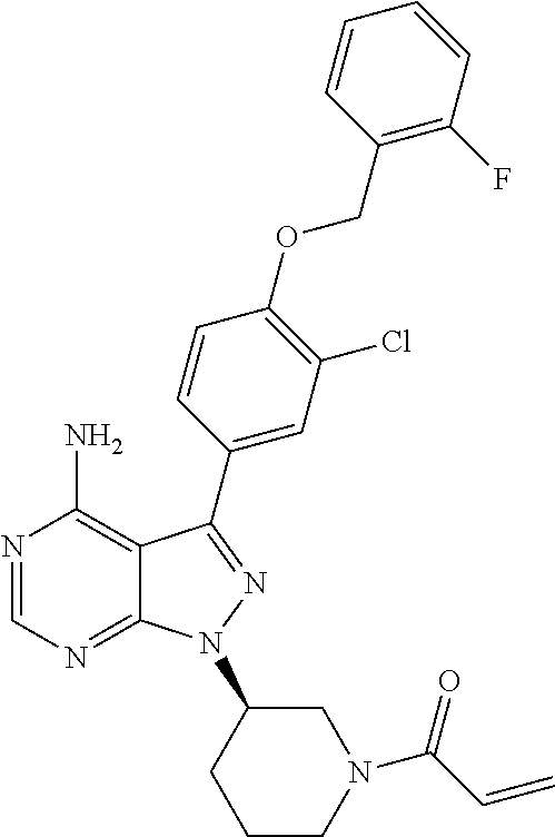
N1=CN=C2C(=C1N)C(C1=CC(Cl)=C(OCC3=C(F)C=CC=C3)C=C1)=NN2C1CCCN(C(C=C)=O)C1
